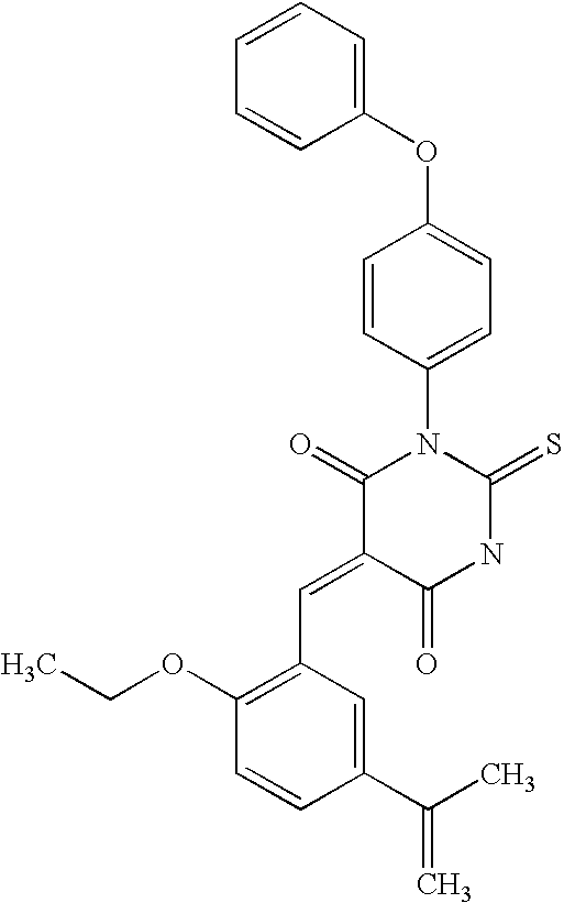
C1=CC=CC(OC2=CC=C(N3C(=O)C(=CC4=C(OCC)C=CC(C(C)=C)=C4)C(=O)NC3=S)C=C2)=C1
